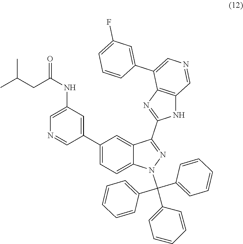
C1=C(NC(CC(C)C)=O)C=C(C2=CC=C3C(=C2)C(C2=NC4=C(N2)C=NC=C4C2=CC(F)=CC=C2)=NN3C(C2=CC=CC=C2)(C2=CC=CC=C2)C2=CC=CC=C2)C=N1
